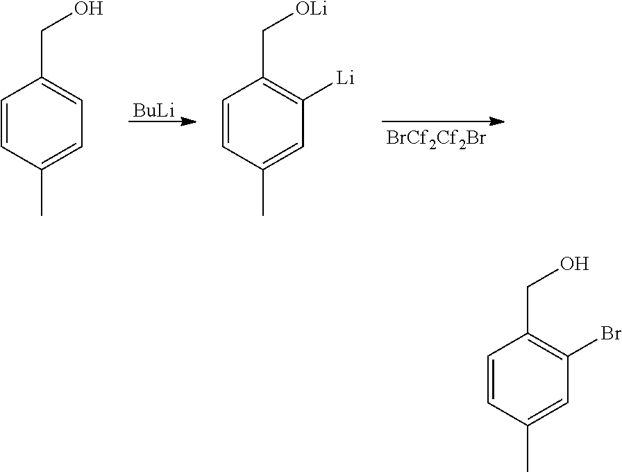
[BuLi].C1=CC(C)=CC=C1CO.C1=CC(C)=CC([Li])=C1C[OLi].[BrCf2Cf2Br].C1=CC(C)=CC(Br)=C1CO
